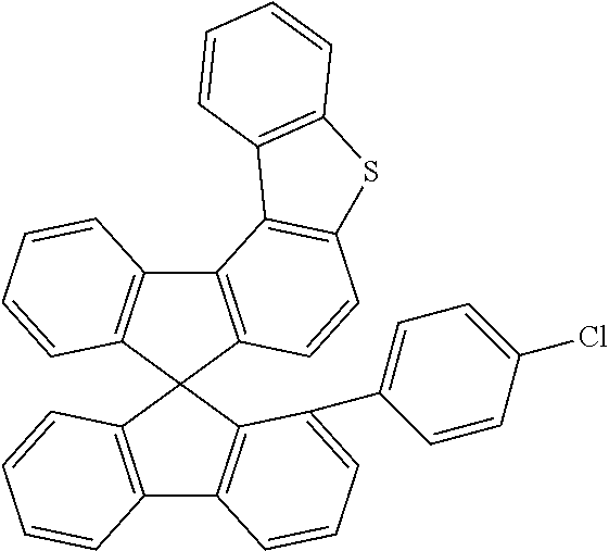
C12=C(C3(C4=C1C=CC=C4C1=CC=C(Cl)C=C1)C1=C(C4=C3C=CC=C4)C3=C(C=C1)SC1=C3C=CC=C1)C=CC=C2
